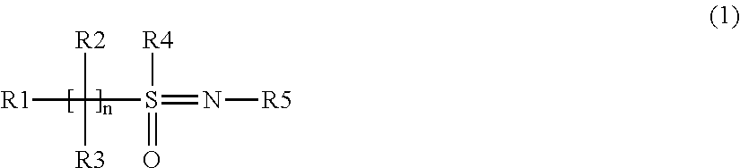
[R1]C(S(=N[R5])([R4])=O)([R2])[R3]
